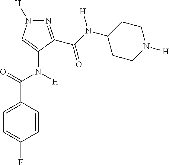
N1=C(C(=O)N(C2CCN([H])CC2)[H])C(N([H])C(C2=CC=C(F)C=C2)=O)=CN1[H]
